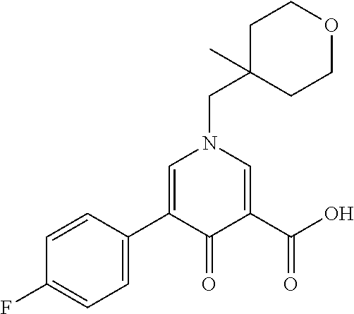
C1=C(C2=CN(CC3(C)CCOCC3)C=C(C(O)=O)C2=O)C=CC(F)=C1
